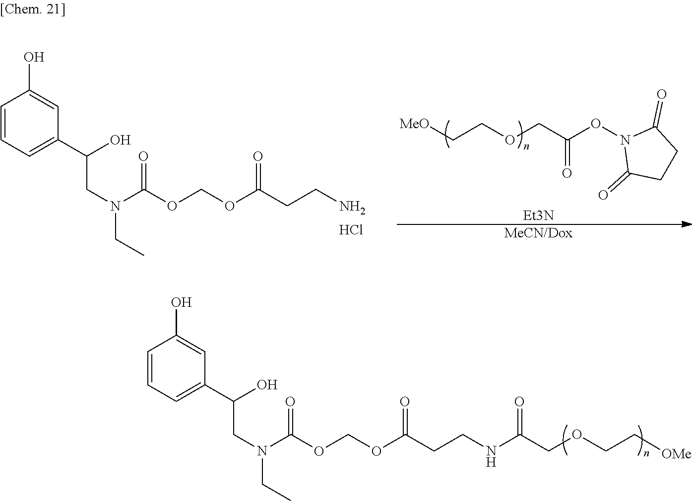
[MeO]CCOCC(ON1C(=O)CCC1=O)=O.[Et3N].C1=CC=C(C(CN(CC)C(OCOC(CCN)=O)=O)O)C=C1O.Cl.[MeCN/Dox].C1=CC=C(C(CN(CC)C(OCOC(CCNC(COCC[OMe])=O)=O)=O)O)C=C1O
